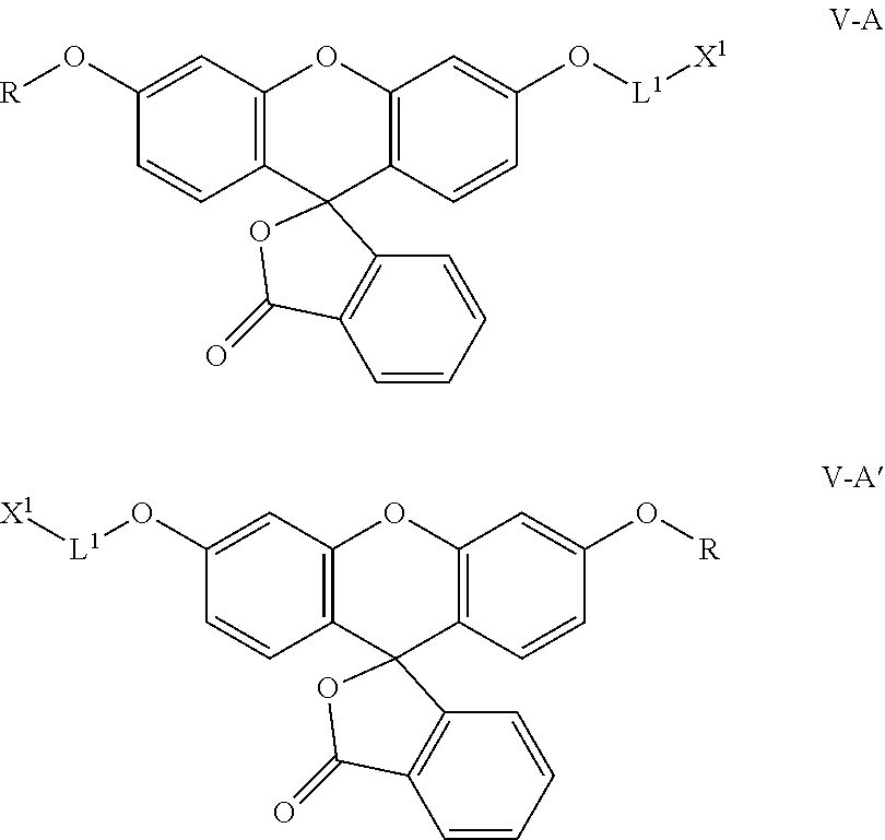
[R]OC1=CC2=C(C=C1)C1(C3=C(O2)C=C(O[L1][X1])C=C3)C2=C(C=CC=C2)C(=O)O1.[L1](OC1=CC2=C(C=C1)C1(C3=C(O2)C=C(O[R])C=C3)C2=C(C=CC=C2)C(=O)O1)[X1]
